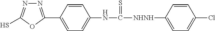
N1=C(C2=CC=C(NC([NHNH]C3=CC=C(Cl)C=C3)=S)C=C2)OC(S)=N1
